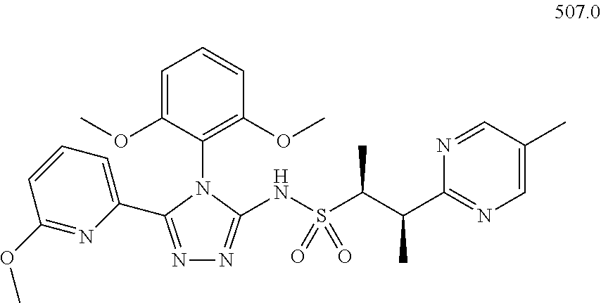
C1=C(OC)C(N2C(C3=CC=CC(OC)=N3)=NN=C2NS(C(C(C2=NC=C(C)C=N2)C)C)(=O)=O)=C(OC)C=C1
